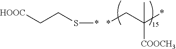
[HOOC]CCS*.*CC(*)(C)[COOCH3]
